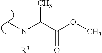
C(C(OC)=O)(N(C)[R3])C
